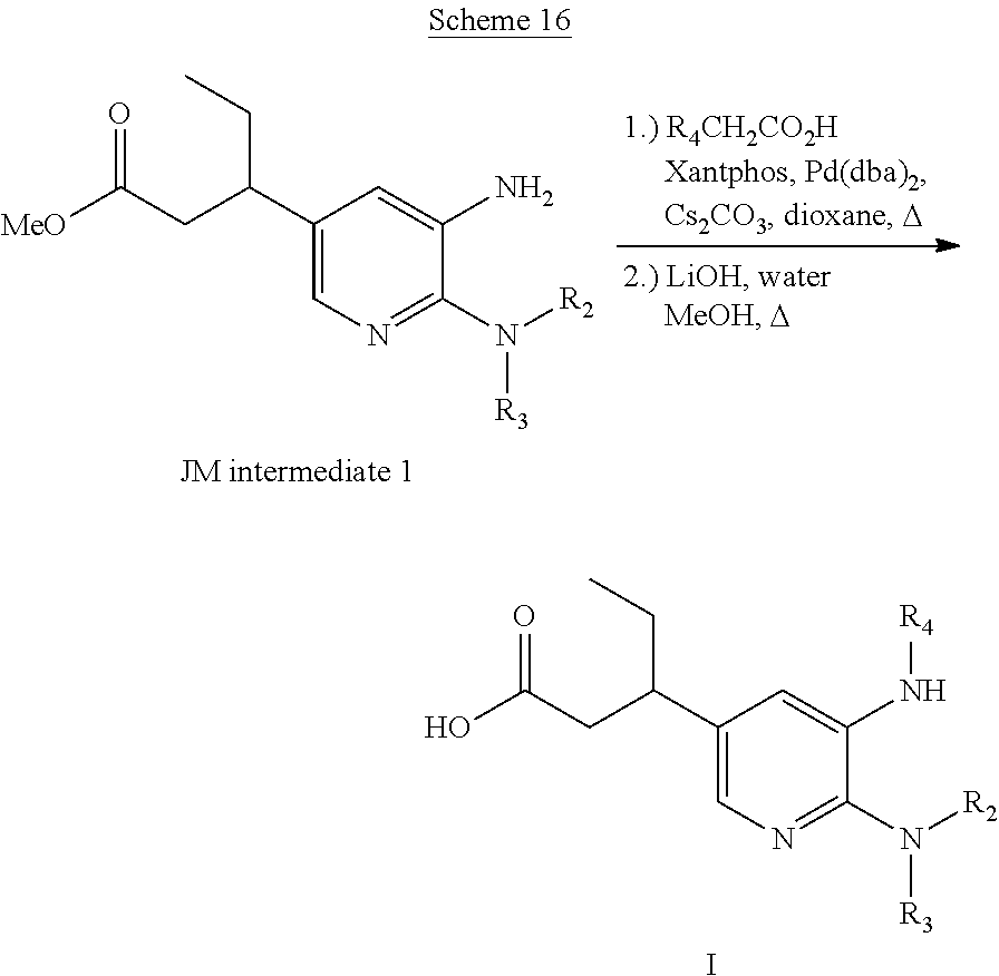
C1(C(CC([MeO])=O)CC)=CN=C(N([R2])[R3])C(N)=C1.C1(C(CC(O)=O)CC)=CN=C(N([R2])[R3])C(N[R4])=C1.I
